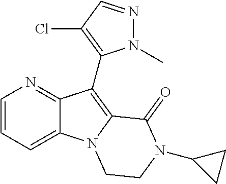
N1=C2C(=CC=C1)N1C(=C2C2=C(Cl)C=NN2C)C(=O)N(C2CC2)CC1
